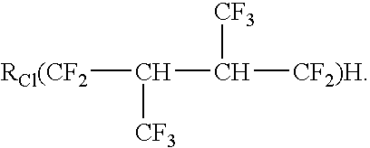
[RCl(CF2]C(C([CF2)H])[CF3])[CF3]
